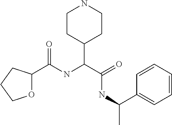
C(NC(C1=CC=CC=C1)C)(=O)C(C1CCNCC1)NC(=O)C1OCCC1
